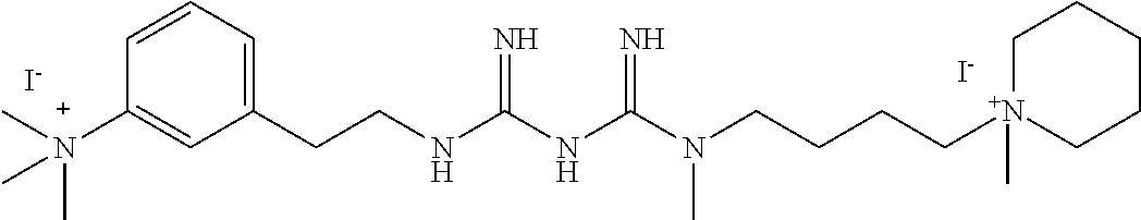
C(NC(NC(N(CCCC[N+]1(C)CCCCC1)C)=N)=N)CC1=CC=CC([N+](C)(C)C)=C1.[I-].[I-]
